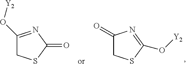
C1(=O)CSC(O[Y2])=N1.C1(O[Y2])=NC(=O)SC1
